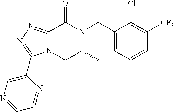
C12=NN=C(C3=CN=CC=N3)N1CC(C)N(CC1=CC=CC([CF3])=C1Cl)C2=O
